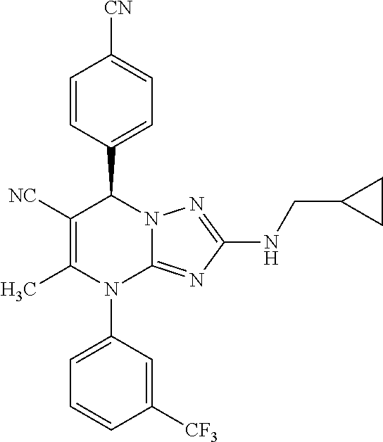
C1=CC(C2C([NC])=C(C)N(C3=CC=CC([CF3])=C3)C3=NC(NCC4CC4)=NN23)=CC=C1[CN]
